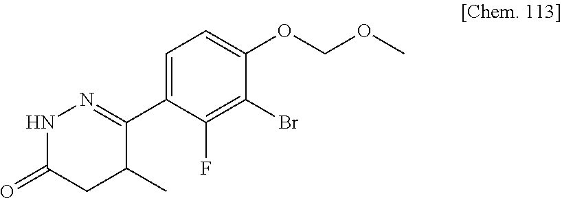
N1C(=O)CC(C)C(C2=CC=C(OCOC)C(Br)=C2F)=N1
